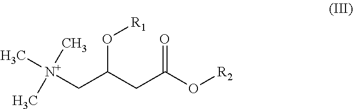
C[N+](C)(CC(CC(O[R2])=O)O[R1])C
